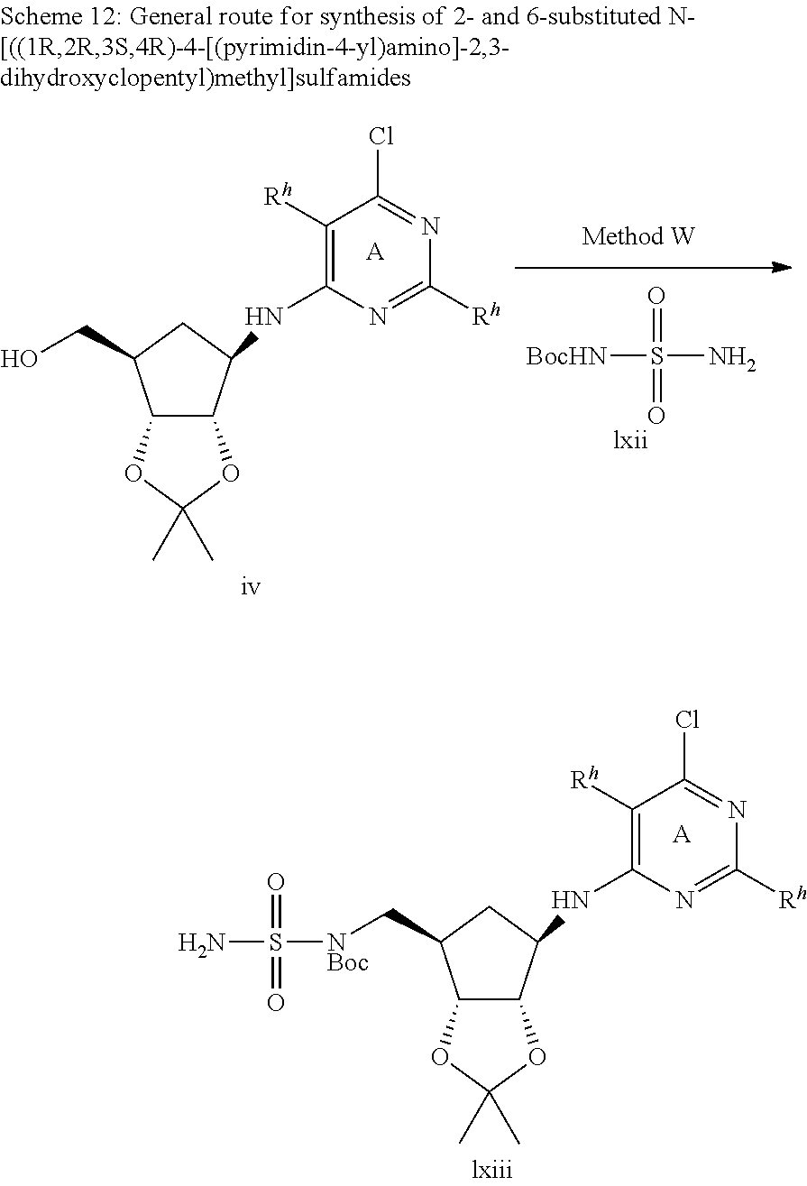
C12C(C(NC3=C([Rh])C(Cl)=NC([Rh])=N3)CC1CO)OC(C)(C)O2.[A].[BocHN]S(=O)(=O)N.C12C(C(NC3=C([Rh])C(Cl)=NC([Rh])=N3)CC1C[NBoc]S(=O)(=O)N)OC(C)(C)O2.[A]
